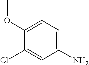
C1=C(OC)C(Cl)=CC(N)=C1
